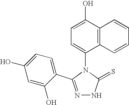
N1=C(C2=CC=C(O)C=C2O)N(C2=CC=C(O)C3=C2C=CC=C3)C(=S)N1
